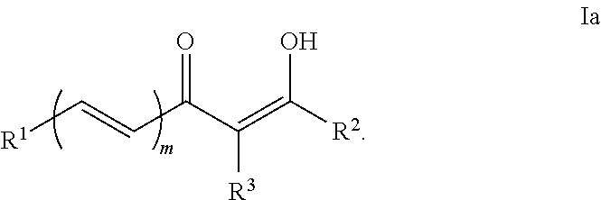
O=C(C(=C(O)[R2])[R3])C=C[R1]
